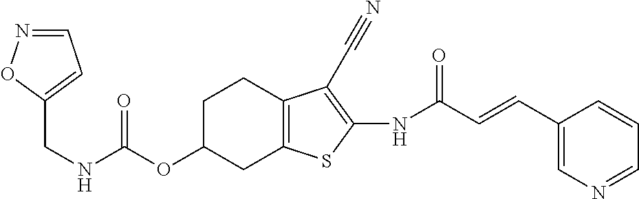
C(NC(OC1CC2=C(CC1)C(C#N)=C(NC(C=CC1=CN=CC=C1)=O)S2)=O)C1=CC=NO1
